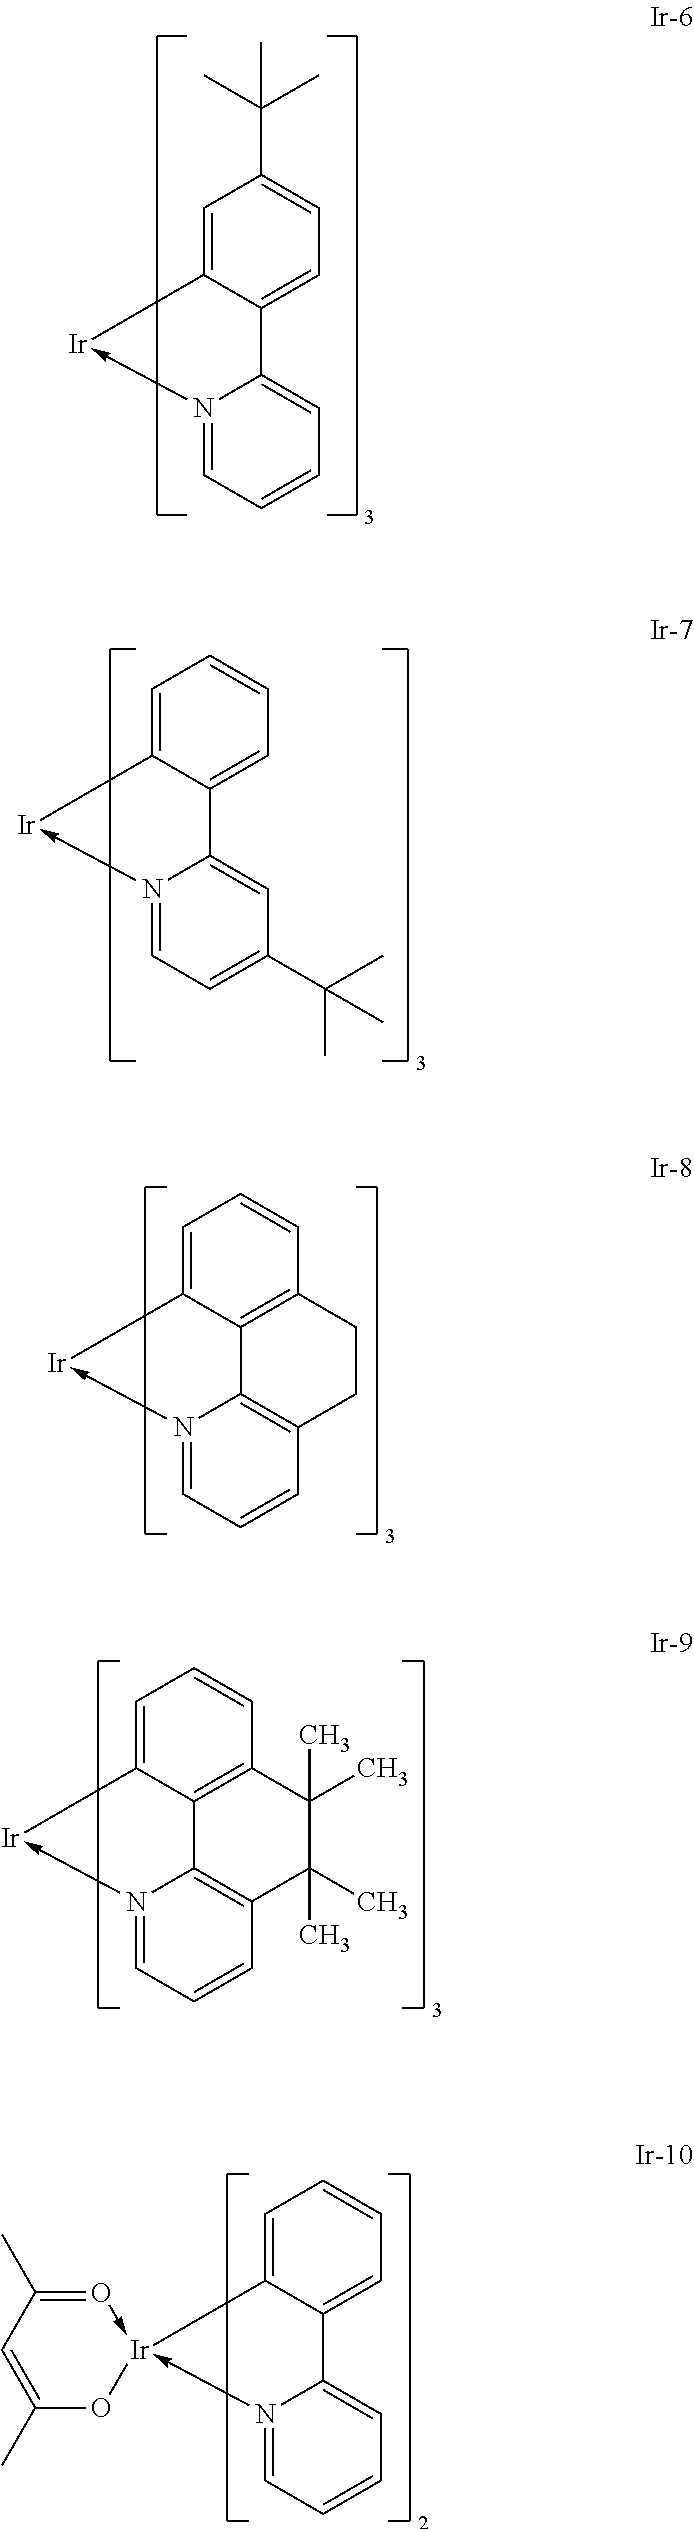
C1=C2C(=CC=C1C(C)(C)C)C1=CC=CC=N1->[Ir]2.C1=C2C(=CC=C1)C1=CC(C(C)(C)C)=CC=N1->[Ir]2.C1=C2C3=C(C=C1)CCC1=C3N(->[Ir]2)=CC=C1.C1=C2C3=C(C=C1)C(C)(C)C(C)(C)C1=C3N(->[Ir]2)=CC=C1.C1=C2C(=CC=C1)C1=CC=CC=N1->[Ir]21-O=C(C)C=C(C)O1
